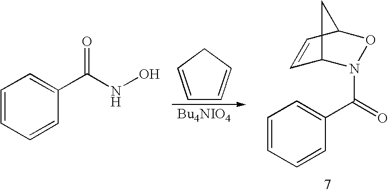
C1=CC=CC(C(NO)=O)=C1.C1=CCC=C1.C1=CC=CC(C(=O)N2C3C=CC(O2)C3)=C1
